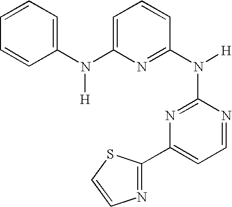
N1=CC=C(C2=NC=CS2)N=C1N([H])C1=NC(N(C2=CC=CC=C2)[H])=CC=C1
